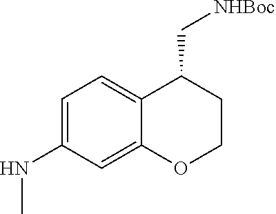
C1=C(NC)C=C2C(=C1)C(C[NHBoc])CCO2
